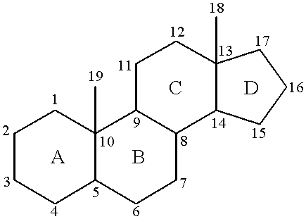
C1C2C(C)(CCC1)C1C(CC2)C2C(C)(CC1)CCC2
